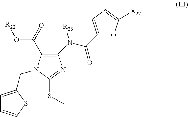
C1=C(CN2C(C(=O)O[R22])=C(N(C(=O)C3=CC=C([X27])O3)[R23])N=C2SC)SC=C1
